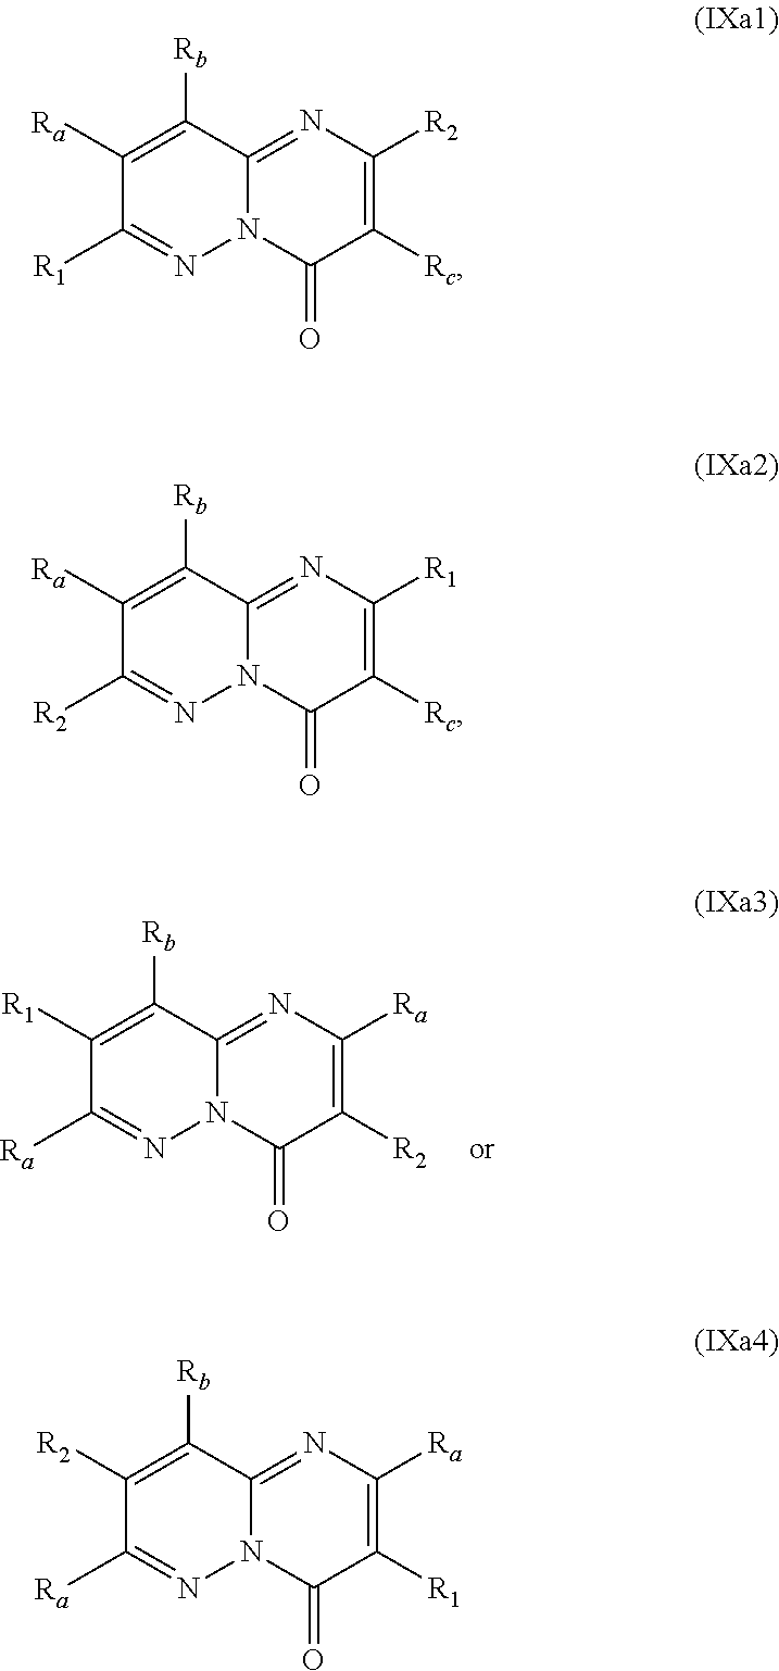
C1([R1])=C([Rb])C2=NC([Ra])=C([R2])C(=O)N2N=C1[Ra].C1([Ra])=C([Rb])C2=NC([R2])=C([Rc])C(=O)N2N=C1[R1].C1([Ra])=C([Rb])C2=NC([R1])=C([Rc])C(=O)N2N=C1[R2].C1([R2])=C([Rb])C2=NC([Ra])=C([R1])C(=O)N2N=C1[Ra]
